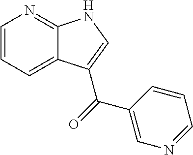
C1=CC=C2C(=N1)NC=C2C(=O)C1=CN=CC=C1
